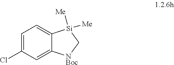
C1=C(Cl)C=C2C(=C1)[Si]([Me])([Me])C[NBoc]2
